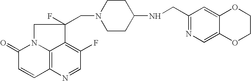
C12=C3N=CC(F)=C1C(F)(CN1CCC(NCC4=NC=C5C(=C4)OCCO5)CC1)CN2C(=O)C=C3
